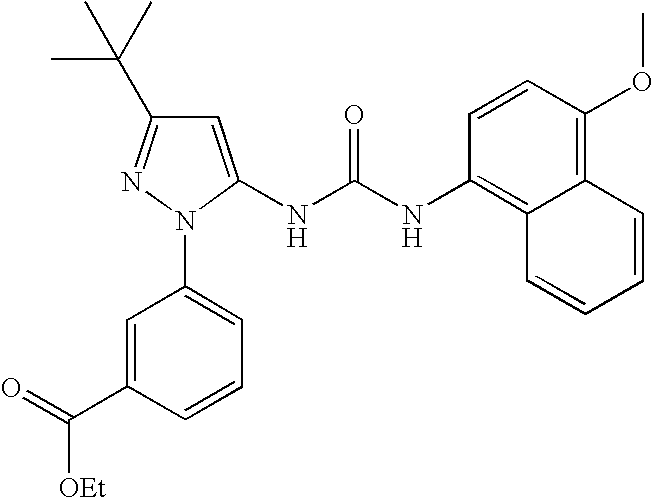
C1=C(NC(NC2=C3C(=C(OC)C=C2)C=CC=C3)=O)N(C2=CC=CC(C(=O)[OEt])=C2)N=C1C(C)(C)C
